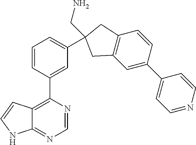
C1=CC(C2=C3C(=NC=N2)NC=C3)=CC(C2(CN)CC3=C(C=C(C4=CC=NC=C4)C=C3)C2)=C1
